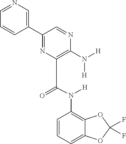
O=C(C1=C(N([H])[H])N=CC(C2=CN=CC=C2)=N1)N([H])C1=C2C(=CC=C1)OC(F)(F)O2
